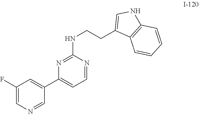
N1=C(NCCC2=CNC3=C2C=CC=C3)N=CC=C1C1=CC(F)=CN=C1
